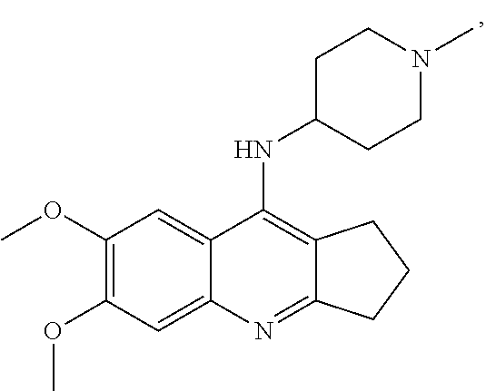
C12=C(NC3CCN(C)CC3)C3=CC(OC)=C(OC)C=C3N=C1CCC2
